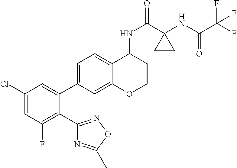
C1(Cl)=CC(F)=C(C2=NOC(C)=N2)C(C2=CC=C3C(=C2)OCCC3NC(=O)C2(NC(C(F)(F)F)=O)CC2)=C1
